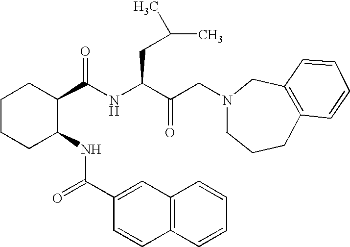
C1CCC(NC(C2=CC3=C(C=C2)C=CC=C3)=O)C(C(NC(C(CN2CCCC3=C(C2)C=CC=C3)=O)CC(C)C)=O)C1
